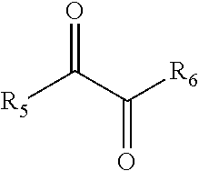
[R5]C(C([R6])=O)=O
